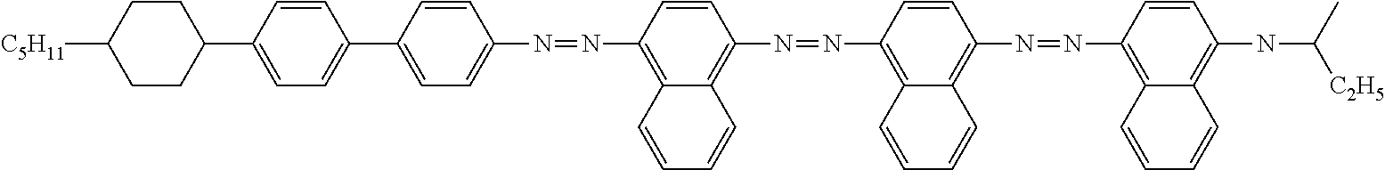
C1CC([C5H11])CCC1C1=CC=C(C2=CC=C(N=NC3=C4C(=C(N=NC5=C6C(=C(N=NC7=C8C(=C(NC([C2H5])C)C=C7)C=CC=C8)C=C5)C=CC=C6)C=C3)C=CC=C4)C=C2)C=C1
